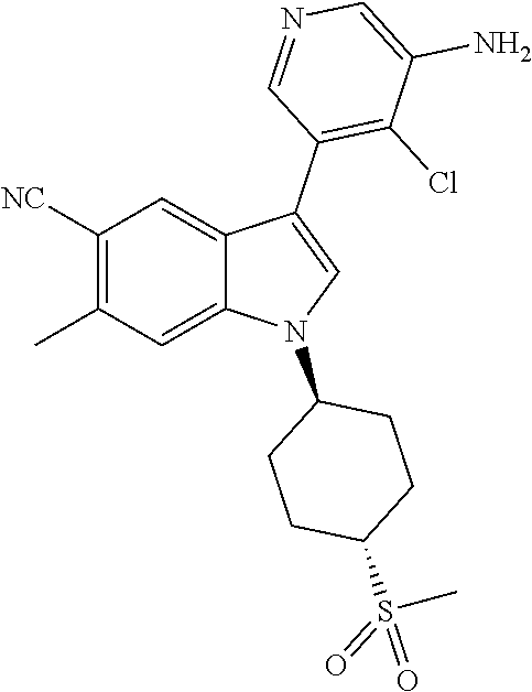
C1([NC])=C(C)C=C2C(=C1)C(C1=C(Cl)C(N)=CN=C1)=CN2C1CCC(S(=O)(C)=O)CC1
